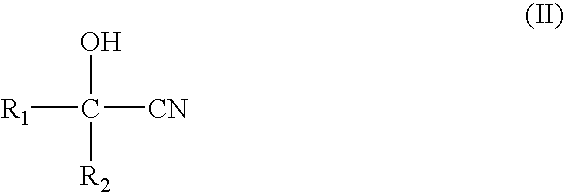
OC([R1])([CN])[R2]
